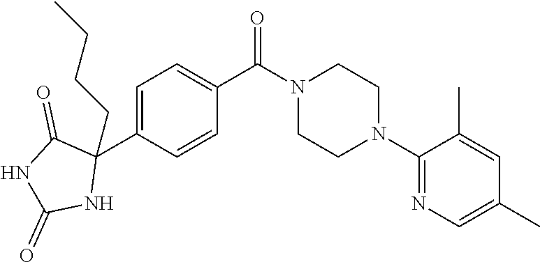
C1=C(C2(CCCC)C(=O)NC(=O)N2)C=CC(C(N2CCN(C3=NC=C(C)C=C3C)CC2)=O)=C1
